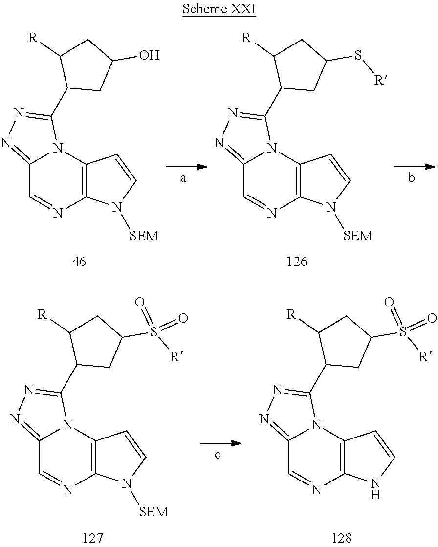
C12=C(N3C(=NN=C3C3CC(O)CC3[R])C=N1)C=CN2[SEM].C12=C(N3C(=NN=C3C3CC(S[R])CC3[R])C=N1)C=CN2[SEM].C12=C(N3C(=NN=C3C3CC(S([R])(=O)=O)CC3[R])C=N1)C=CN2[SEM].C12=C(N3C(=NN=C3C3CC(S([R])(=O)=O)CC3[R])C=N1)C=CN2
